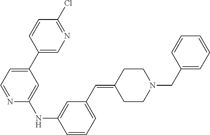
N1=C(Cl)C=CC(C2=CC=NC(NC3=CC(C=C4CCN(CC5=CC=CC=C5)CC4)=CC=C3)=C2)=C1
